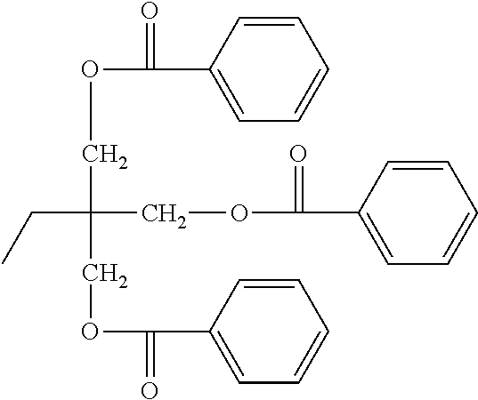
C1=CC(C(=O)OCC(COC(=O)C2=CC=CC=C2)(COC(=O)C2=CC=CC=C2)CC)=CC=C1
